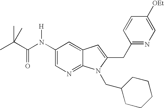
N1=C2C(=CC(N(C(C(C)(C)C)=O)[H])=C1)C=C(CC1=NC=C([OEt])C=C1)N2CC1CCCCC1
